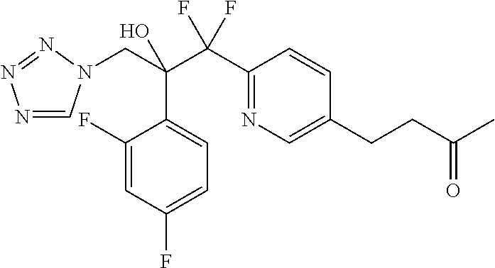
N1=CN(CC(C(C2=NC=C(CCC(C)=O)C=C2)(F)F)(O)C2=CC=C(F)C=C2F)N=N1
